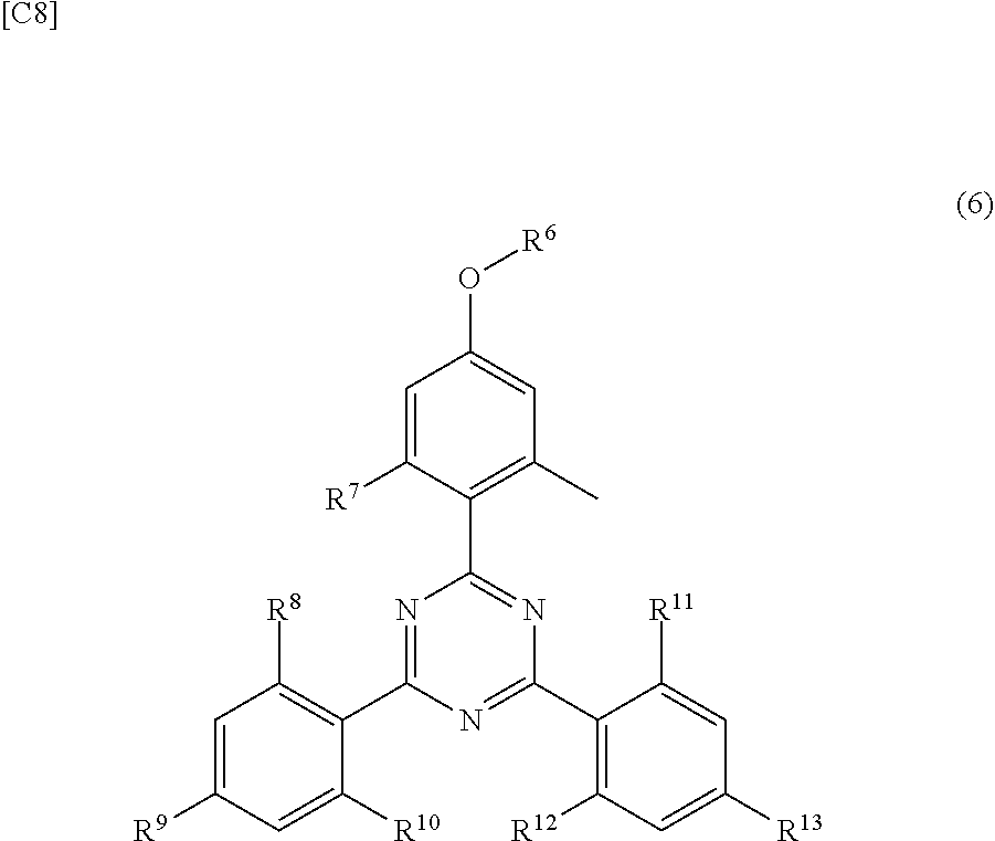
[[C8]].C1=C([R9])C=C([R10])C(C2=NC(C3=C(C)C=C(O[R6])C=C3[R7])=NC(C3=C([R12])C=C([R13])C=C3[R11])=N2)=C1[R8]
